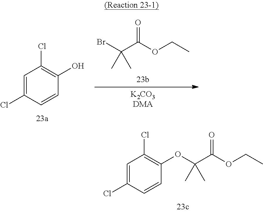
C1=C(Cl)C=CC(OC(C(OCC)=O)(C)C)=C1Cl.C1=C(Cl)C=CC(O)=C1Cl.C(C(OCC)=O)(Br)(C)C
